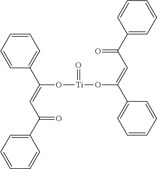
C1=CC=CC(C(=CC(C2=CC=CC=C2)=O)O[Ti](=O)OC(=CC(=O)C2=CC=CC=C2)C2=CC=CC=C2)=C1
